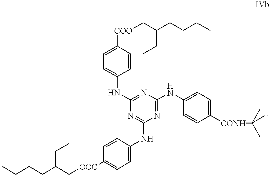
C1(NC2=CC=C([COO]CC(CC)CCCC)C=C2)=NC(NC2=CC=C([CONH]C(C)(C)C)C=C2)=NC(NC2=CC=C([OOC]CC(CCCC)CC)C=C2)=N1
